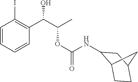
C1=CC=CC(C(C(C)OC(=O)NC2C3CCC(C2)C3)O)=C1I
